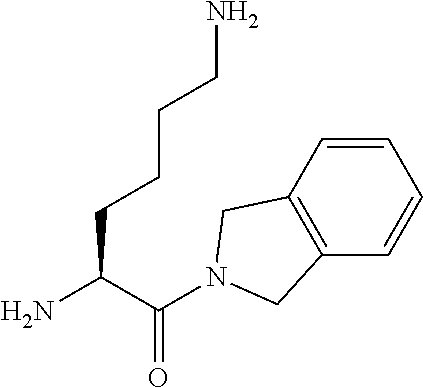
C(C(N)CCCCN)(=O)N1CC2=C(C=CC=C2)C1
